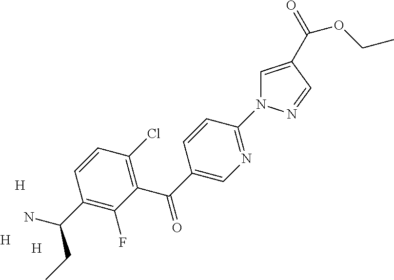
[H].[H].[H].C1(C(C2=CN=C(N3C=C(C(=O)OCC)C=N3)C=C2)=O)=C(Cl)C=CC(C(N)CC)=C1F
